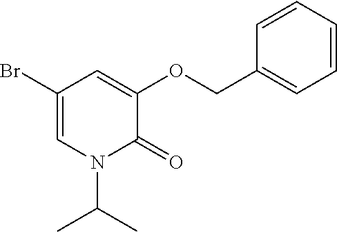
C1(Br)=CN(C(C)C)C(=O)C(OCC2=CC=CC=C2)=C1
